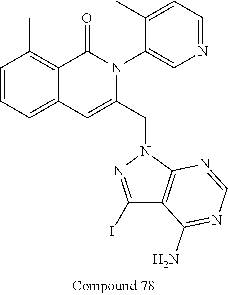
C1=CC=C2C(=C1C)C(=O)N(C1=CN=CC=C1C)C(CN1N=C(I)C3=C1N=CN=C3N)=C2
